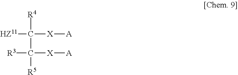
[R4]C(C([R5])([X][A])[R3])([X][A])[HZ11]
